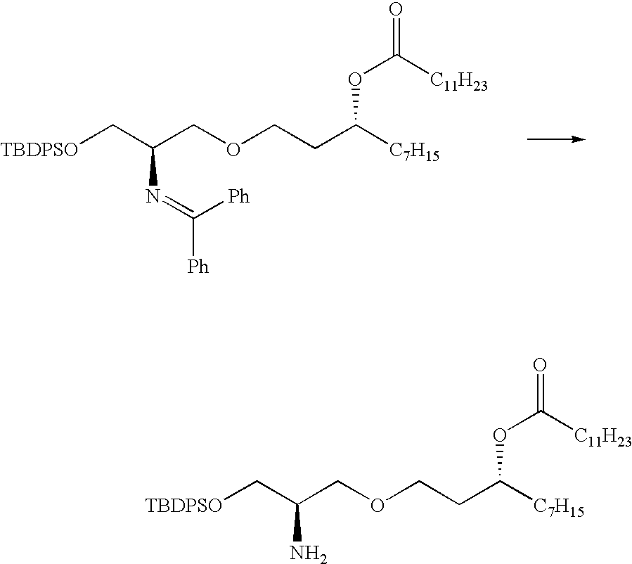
C(COCCC([C7H15])OC(=O)[C11H23])(C[TBDPSO])N.C(COCCC([C7H15])OC(=O)[C11H23])(C[TBDPSO])N=C([Ph])[Ph]
